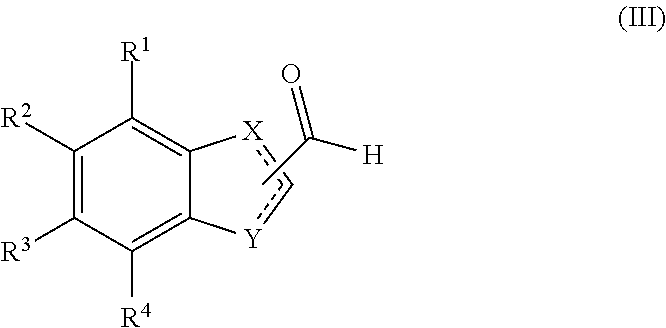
C1([R2])=C([R3])C([R4])=C2C(=C1[R1])[X]c[Y]2.CC(=O)[H]
